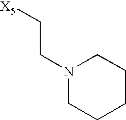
C1CCCN(CC[X5])C1
